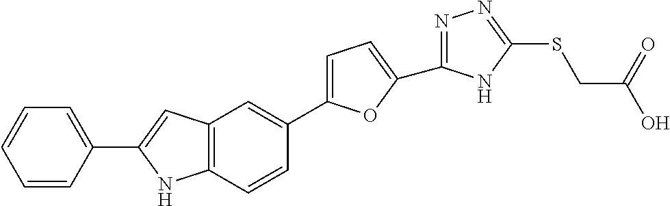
C1=C(C2=CC3=C(C=C2)NC(C2=CC=CC=C2)=C3)OC(C2=NN=C(SCC(O)=O)N2)=C1
